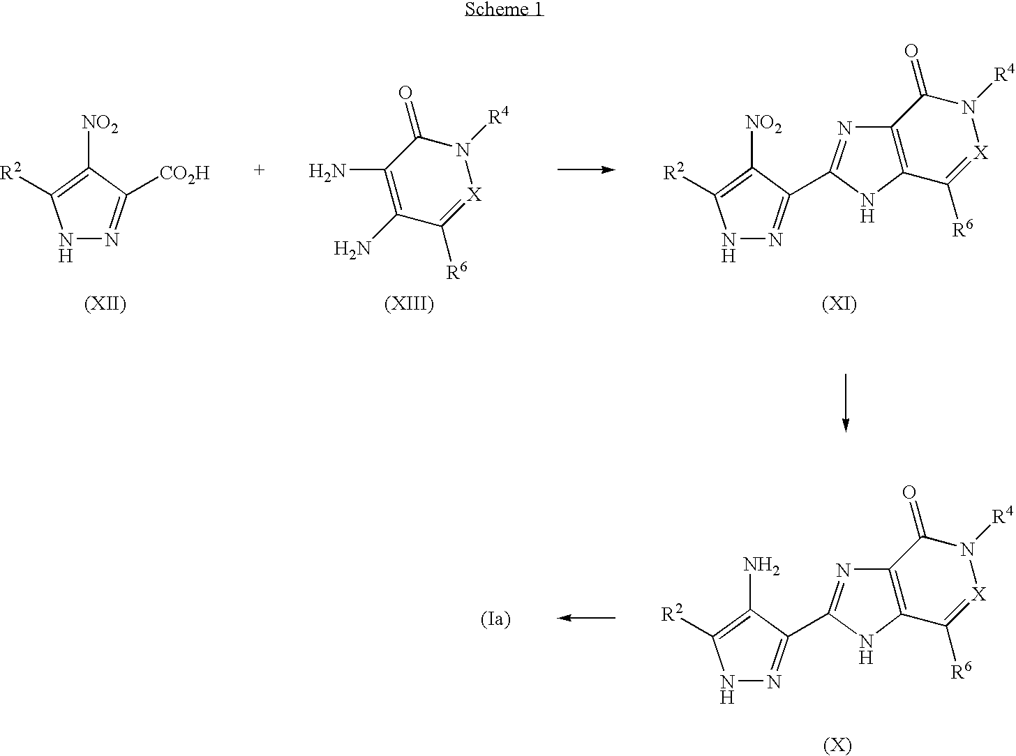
N1([R4])C(=O)C(N)=C(N)C([R6])=[X]1.N1N=C([CO2H])C([NO2])=C1[R2].N1N=C(C2=NC3=C(N2)C([R6])=[X]N([R4])C3=O)C([NO2])=C1[R2].N1N=C(C2=NC3=C(N2)C([R6])=[X]N([R4])C3=O)C(N)=C1[R2]
